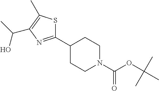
C1(C2CCN(C(=O)OC(C)(C)C)CC2)=NC(C(O)C)=C(C)S1
